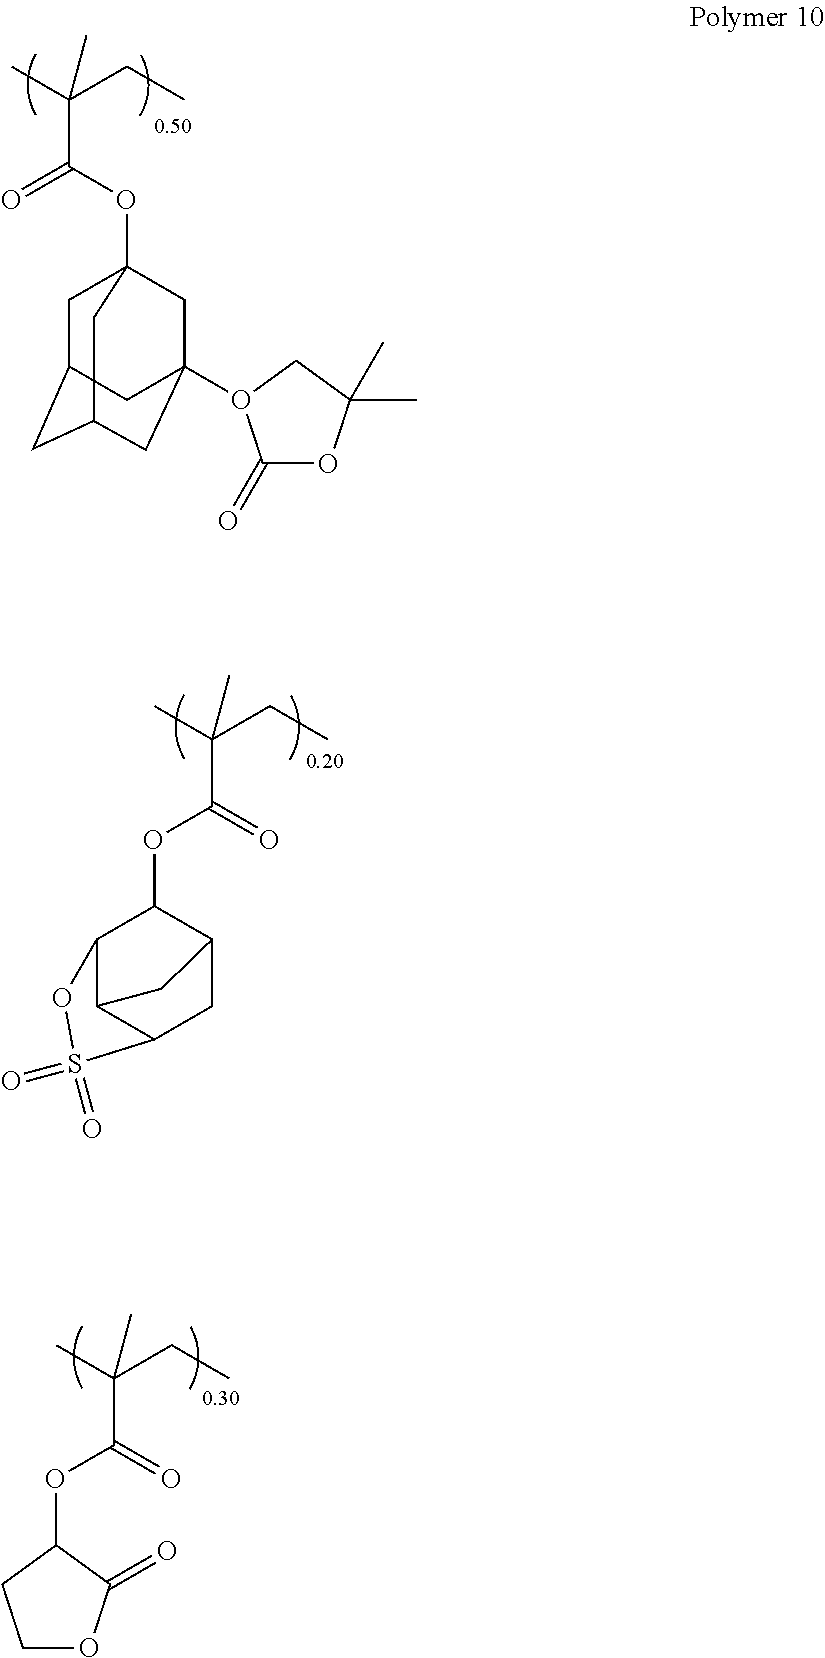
C1C2CC3CC(O4C(=O)OC(C)(C)C4)(CC1(OC(=O)C(C)(CC)C)C3)C2.C12C3C(CC(C1OC(C(C)(CC)C)=O)C3)S(=O)(=O)O2.C1OC(=O)C(OC(=O)C(C)(CC)C)C1
